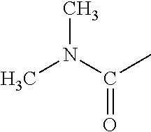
C(=O)(N(C)C)C
